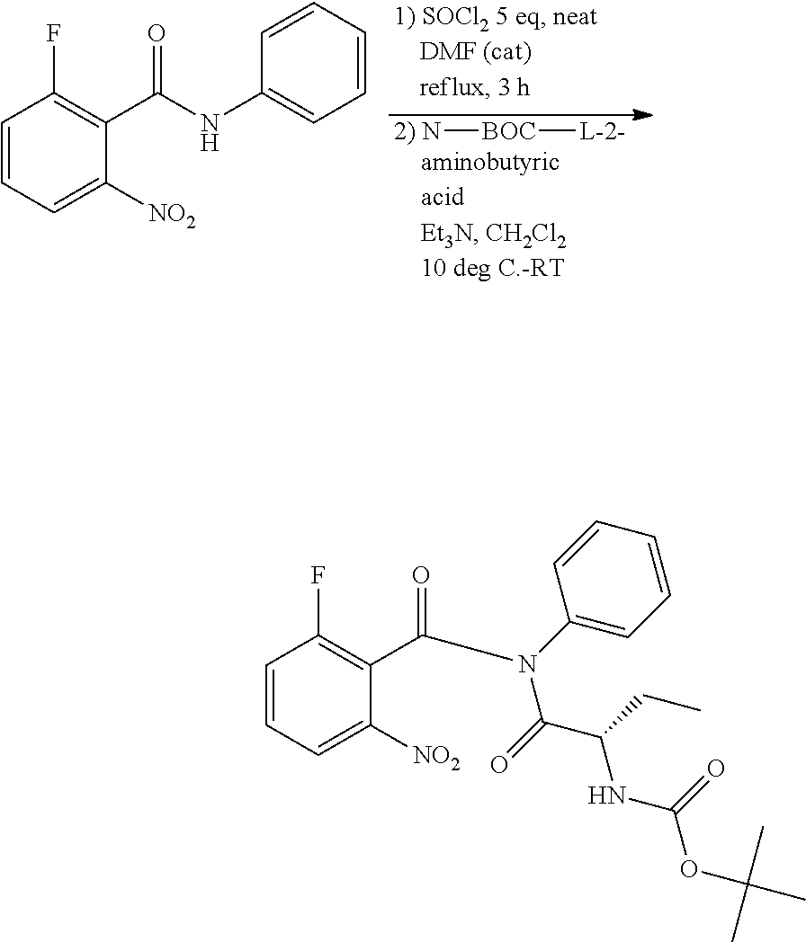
[2) N][BOC][L-2-].C1(C(NC2=CC=CC=C2)=O)=C(F)C=CC=C1[NO2].C1(C(N(C2=CC=CC=C2)C(=O)C(CC)NC(OC(C)(C)C)=O)=O)=C(F)C=CC=C1[NO2]
